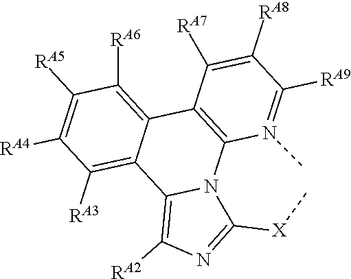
C1([RA9])=N(C)C2=C(C([RA7])=C1[RA8])C1=C([RA6])C([RA5])=C([RA4])C([RA3])=C1C1=C([RA2])N=C([X]C)N21
